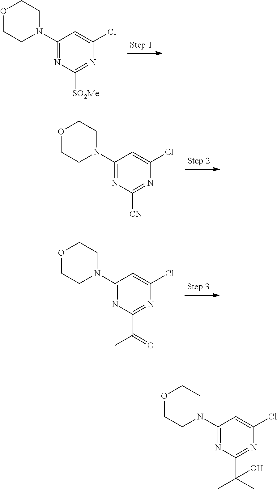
C1(N2CCOCC2)=NC([SO2Me])=NC(Cl)=C1.C1(N2CCOCC2)=NC([CN])=NC(Cl)=C1.C1(N2CCOCC2)=NC(C(=O)C)=NC(Cl)=C1.C1(N2CCOCC2)=NC(C(C)(C)O)=NC(Cl)=C1
